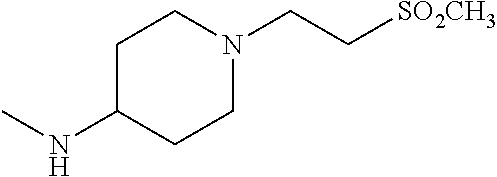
C1C(NC)CCN(CC[SO2CH3])C1
